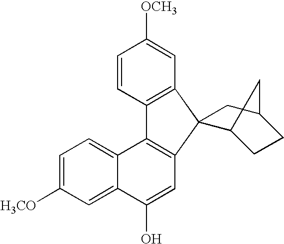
C1=CC2=C(C=C1[OCH3])C1(C3=C2C2=CC=C([H3CO])C=C2C(O)=C3)C2CCC(C1)C2
